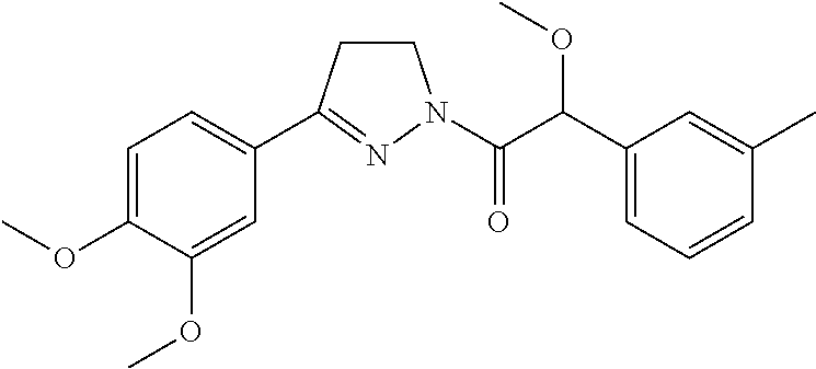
C1CC(C2=CC=C(OC)C(OC)=C2)=NN1C(C(C1=CC=CC(C)=C1)OC)=O
